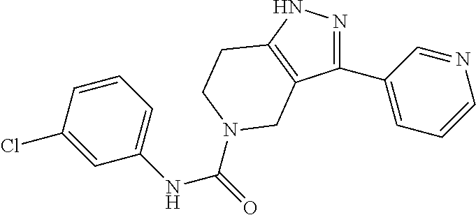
N1=C(C2=CC=CN=C2)C2=C(N1)CCN(C(=O)NC1=CC=CC(Cl)=C1)C2
